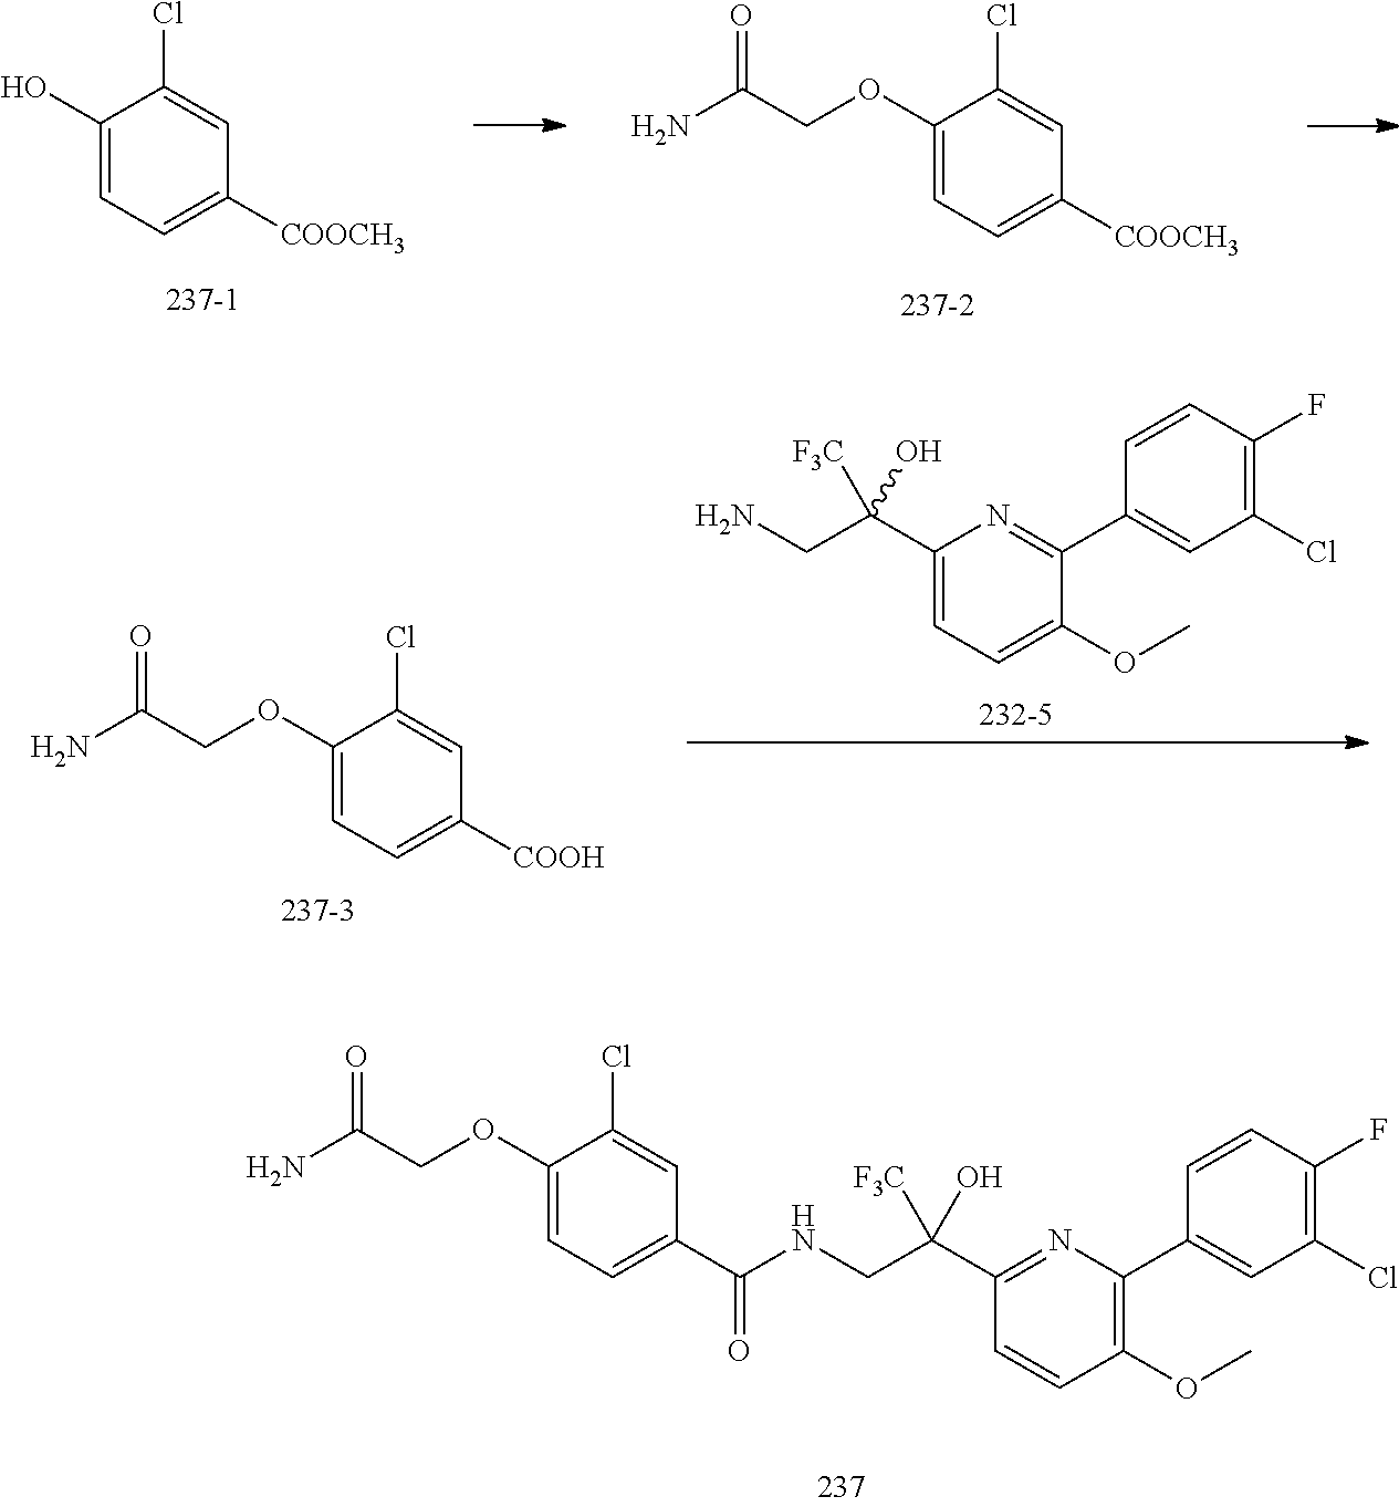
C1(OCC(N)=O)=CC=C(C(NCC(C2=NC(C3=CC(Cl)=C(F)C=C3)=C(OC)C=C2)(O)[F3C])=O)C=C1Cl.C1(OCC(N)=O)=CC=C([COOCH3])C=C1Cl.C1(O)=CC=C([COOCH3])C=C1Cl.C1(C(CN)(O)[F3C])=CC=C(OC)C(C2=CC(Cl)=C(F)C=C2)=N1.C1(OCC(N)=O)=CC=C([COOH])C=C1Cl
